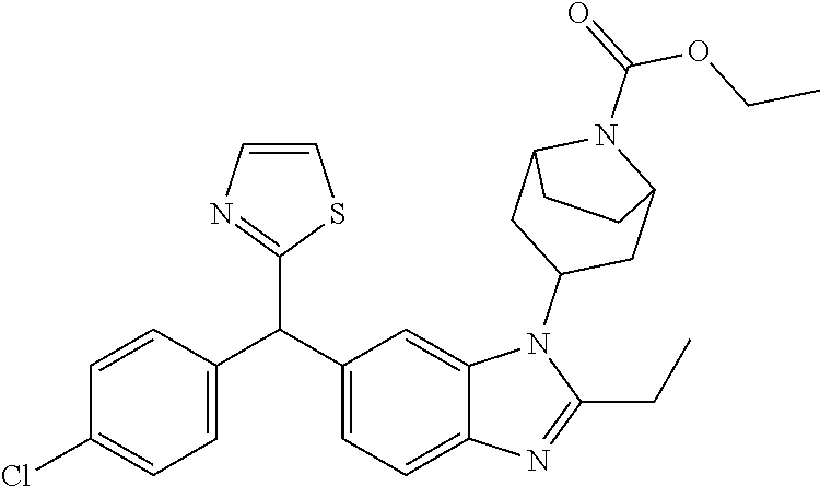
C1(C(C2=CC=C3C(=C2)N(C2CC4N(C(=O)OCC)C(C2)CC4)C(CC)=N3)C2=NC=CS2)=CC=C(Cl)C=C1
